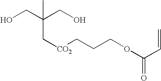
OCC(CO)(C)C[CO2]CCCOC(=O)C=C
